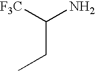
C(C)C(N)[F3C]
